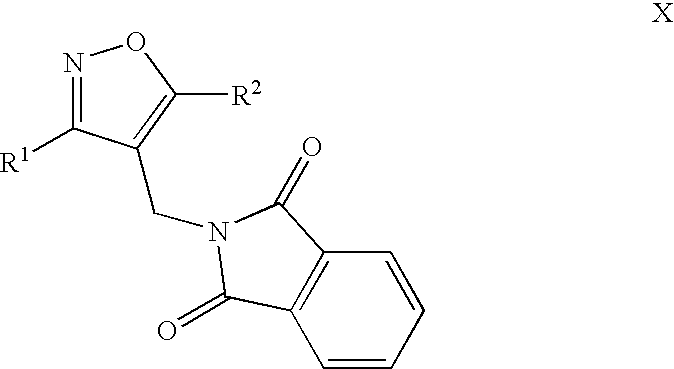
N1=C([R1])C(CN2C(=O)C3=C(C=CC=C3)C2=O)=C([R2])O1
